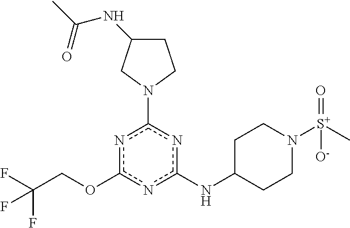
FC(COc1nc(N2CCC(NC(C)=O)C2)nc(NC2CCN([S+](C)(=O)[O-])CC2)n1)(F)F
